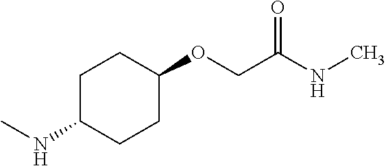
C1C(NC)CCC(OCC(NC)=O)C1
